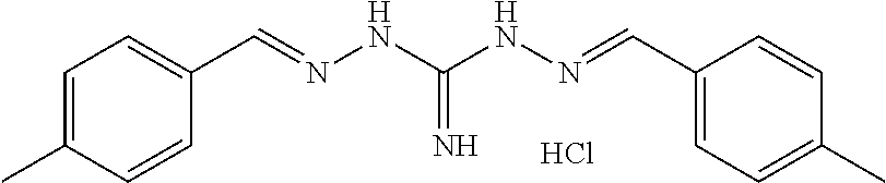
C1=C(C)C=CC(C=NNC(NN=CC2=CC=C(C)C=C2)=N)=C1.Cl
